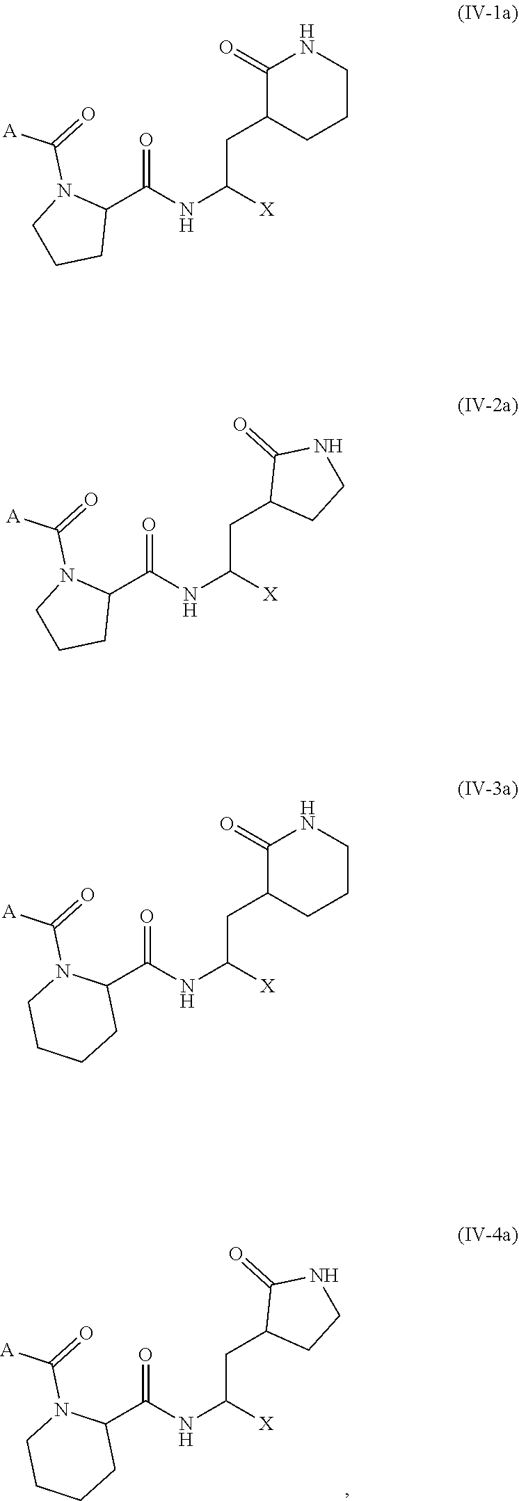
O=C(NC([X])CC1C(=O)NCCC1)C1N(C(=O)[A])CCC1.O=C(NC([X])CC1C(=O)NCCC1)C1N(C(=O)[A])CCCC1.O=C(NC([X])CC1CCNC1=O)C1N(C(=O)[A])CCC1.O=C(NC([X])CC1CCNC1=O)C1N(C(=O)[A])CCCC1
